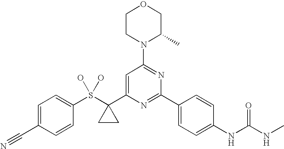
C1CN(C2=NC(C3=CC=C(NC(NC)=O)C=C3)=NC(C3(S(O)(O)C4=CC=C(C#N)C=C4)CC3)=C2)C(C)CO1
